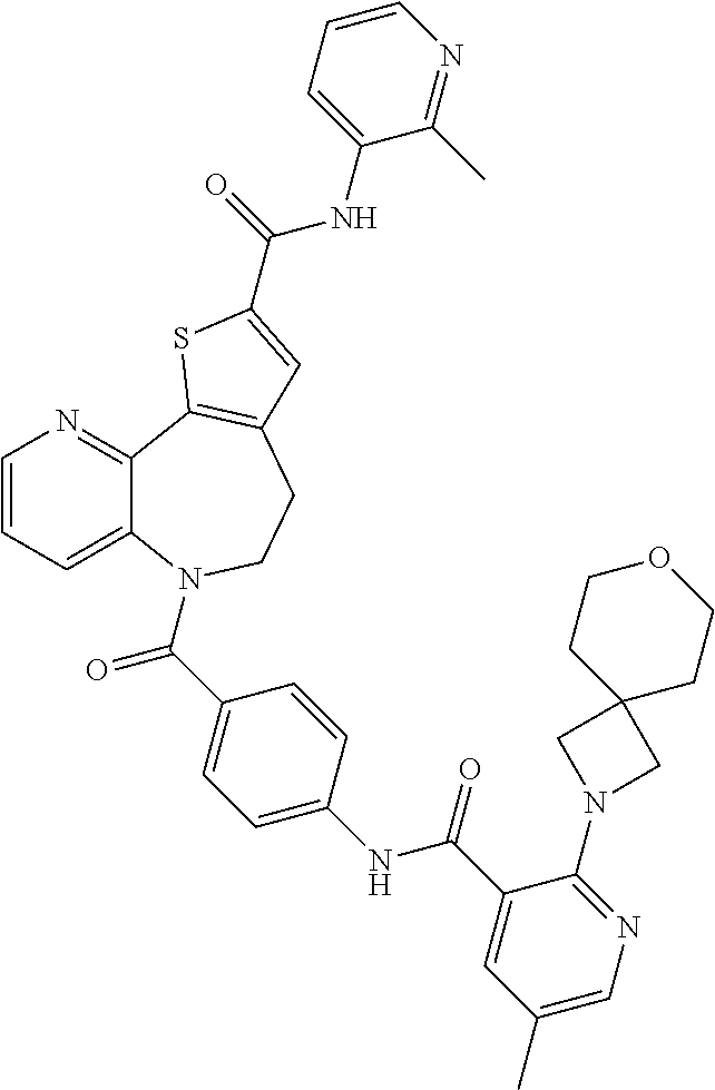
C1=CC=C2C(=N1)C1=C(CCN2C(C2=CC=C(NC(C3=CC(C)=CN=C3N3CC4(C3)CCOCC4)=O)C=C2)=O)C=C(C(=O)NC2=CC=CN=C2C)S1
